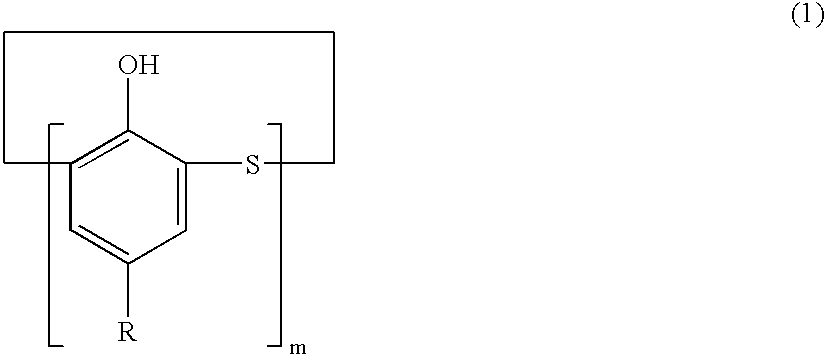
C1=C(SC)C(O)=C(C)C=C1[R]
